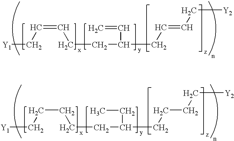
[Y1]CC=CCCC(CC=CC[Y2])C=C.[Y1]CCCCCC(CCCC[Y2])CC
